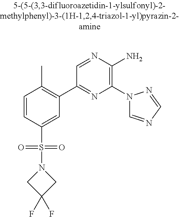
C1=CC(S(=O)(=O)N2CC(F)(F)C2)=CC(C2=NC(N3C=NC=N3)=C(N)N=C2)=C1C
